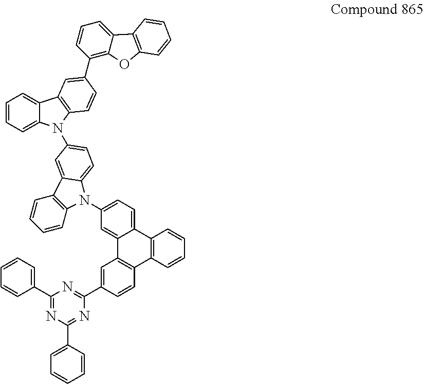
C1=C(C2=NC(C3=CC4=C(C=C3)C3=C(C5=CC=C(N6C7=C(C=CC=C7)C7=CC(N8C9=CC=CC=C9C9=C8C=CC(C8=C%10C(=CC=C8)C8=C(O%10)C=CC=C8)=C9)=CC=C67)C=C45)C=CC=C3)=NC(C3=CC=CC=C3)=N2)C=CC=C1
